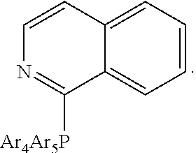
C1=CC2=CC=CC=C2C([Ar4Ar5P])=N1
